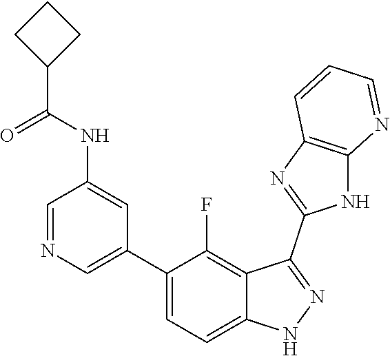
C1=NC=C(C2=CC=C3C(=C2F)C(C2=NC4=C(N2)N=CC=C4)=NN3)C=C1NC(=O)C1CCC1
